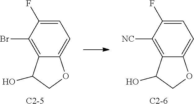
C1=C(F)C([NC])=C2C(=C1)OCC2O.[C2-6].C1=C(F)C(Br)=C2C(=C1)OCC2O.[C2-5]
